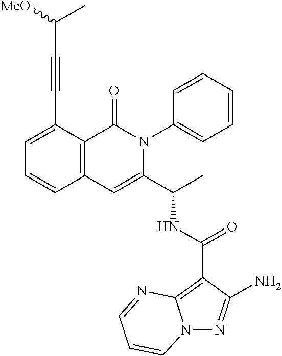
N12N=C(N)C(C(NC(C3=CC4=C(C(=O)N3C3=CC=CC=C3)C(C#CC(C)[MeO])=CC=C4)C)=O)=C1N=CC=C2
